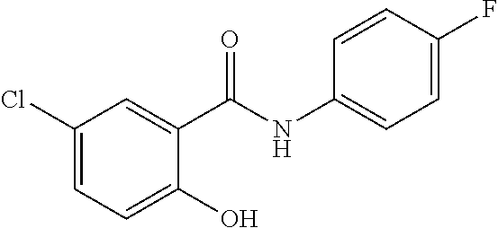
C1(Cl)=CC=C(O)C(C(NC2=CC=C(F)C=C2)=O)=C1
